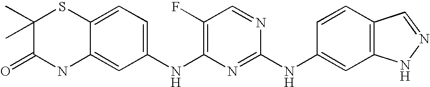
C1(F)=C(NC2=CC=C3C(=C2)NC(=O)C(C)(C)S3)N=C(NC2=CC3=C(C=C2)C=NN3)N=C1
